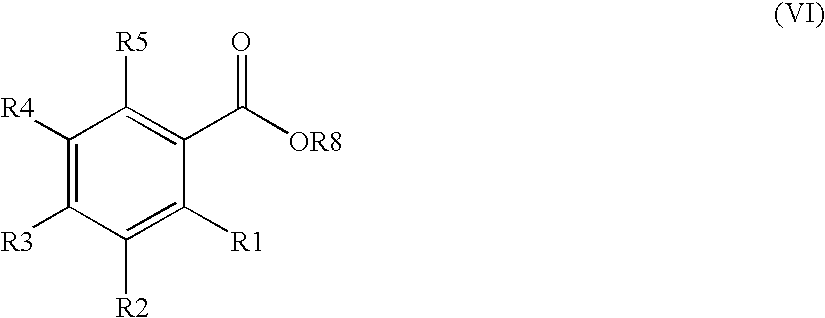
C1([R4])=C([R3])C([R2])=C([R1])C(C([OR8])=O)=C1[R5]
